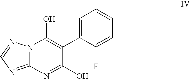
N12C(=NC=N1)N=C(O)C(C1=CC=CC=C1F)=C2O
